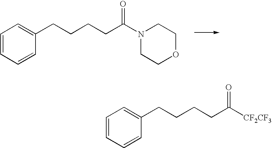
C1=CC=CC(CCCCC(N2CCOCC2)=O)=C1.C1=CC=CC(CCCCC([CF2CF3])=O)=C1
